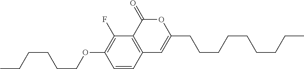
C1=CC2=C(C(F)=C1OCCCCCC)C(=O)OC(CCCCCCCCC)=C2
